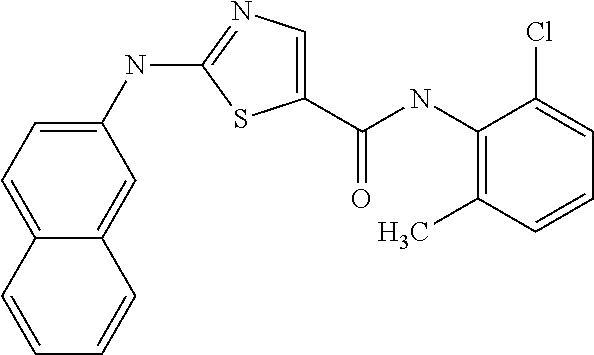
C1(NC2=NC=C(C(NC3=C(C)C=CC=C3Cl)=O)S2)=CC=C2C(=C1)C=CC=C2
